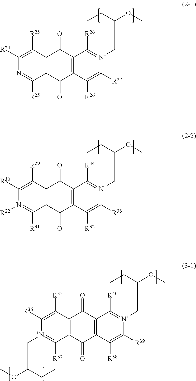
C1([R30])=C([R29])C2=C(C([R31])=[N+]1[R22])C(=O)C1=C(C2=O)C([R34])=[N+](CC(OC)CC)C([R33])=C1[R32].C1([R24])=C([R23])C2=C(C([R25])=N1)C(=O)C1=C(C2=O)C([R28])=[N+](CC(OC)CC)C([R27])=C1[R26].C1([R36])=C([R35])C2=C(C([R37])=[N+]1CC(OC)CC)C(=O)C1=C(C2=O)C([R40])=[N+](CC(OC)CC)C([R39])=C1[R38]
